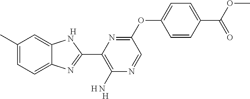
[H].C1(C)=CC=C2C(=C1)NC(C1=C(N)N=CC(OC3=CC=C(C(OC)=O)C=C3)=N1)=N2.[H].[H]
